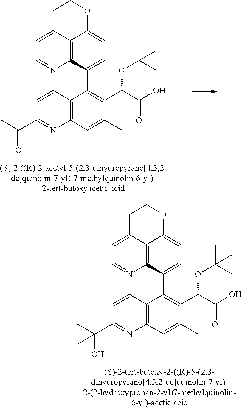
C12=C3C(C4=C(C(C(O)=O)OC(C)(C)C)C(C)=CC5=C4C=CC(C(C)(O)C)=N5)=CC=C1OCCC2=CC=N3.C12=C3C(C4=C(C(C(O)=O)OC(C)(C)C)C(C)=CC5=C4C=CC(C(C)=O)=N5)=CC=C1OCCC2=CC=N3
